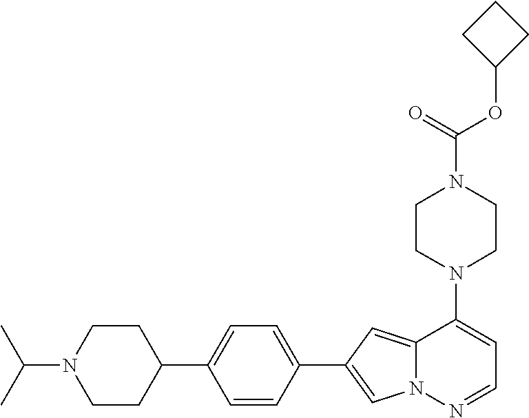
N1(C2=CC=NN3C2=CC(C2=CC=C(C4CCN(C(C)C)CC4)C=C2)=C3)CCN(C(OC2CCC2)=O)CC1
